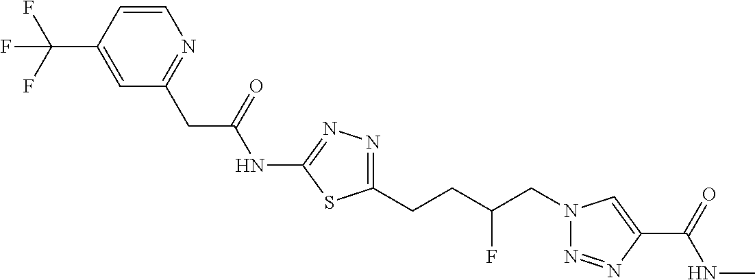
C1(NC(CC2=NC=CC(C(F)(F)F)=C2)=O)=NN=C(CCC(CN2N=NC(C(=O)NC)=C2)F)S1
